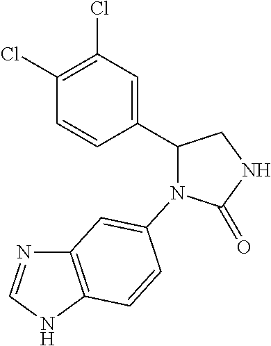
C1(=O)NCC(C2=CC(Cl)=C(Cl)C=C2)N1C1=CC2=C(NC=N2)C=C1
